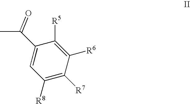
C1([R8])=C([R7])C([R6])=C([R5])C(C(C)=O)=C1
